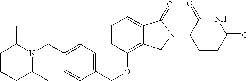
C1(=O)C(N2C(=O)C3=CC=CC(OCC4=CC=C(CN5C(C)CCCC5C)C=C4)=C3C2)CCC(=O)N1
